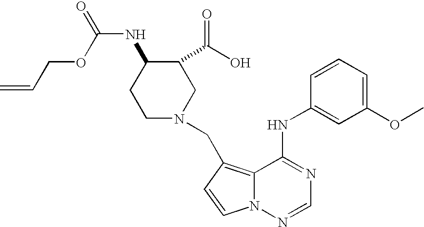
C12=C(CN3CC(C(O)=O)C(NC(OCC=C)=O)CC3)C=CN1N=CN=C2NC1=CC(OC)=CC=C1
